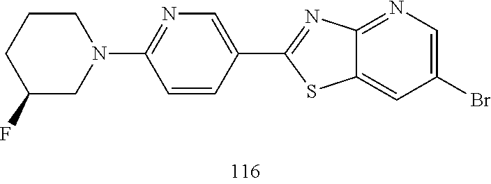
C1=C(Br)C=C2C(=N1)N=C(C1=CN=C(N3CCCC(F)C3)C=C1)S2
